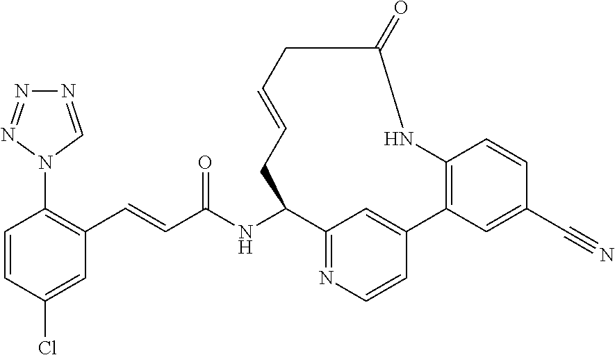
C(C(NC1C2=NC=CC(=C2)C2=C(C=CC(C#N)=C2)NC(=O)CC=CC1)=O)=CC1=C(N2C=NN=N2)C=CC(Cl)=C1
